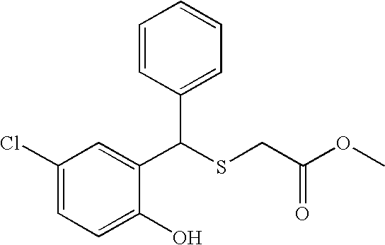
C1(C(SCC(=O)OC)C2=CC=CC=C2)=CC(Cl)=CC=C1O
